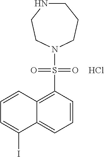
C1=CC(S(=O)(=O)N2CCCNCC2)=C2C(=C1)C(I)=CC=C2.Cl
